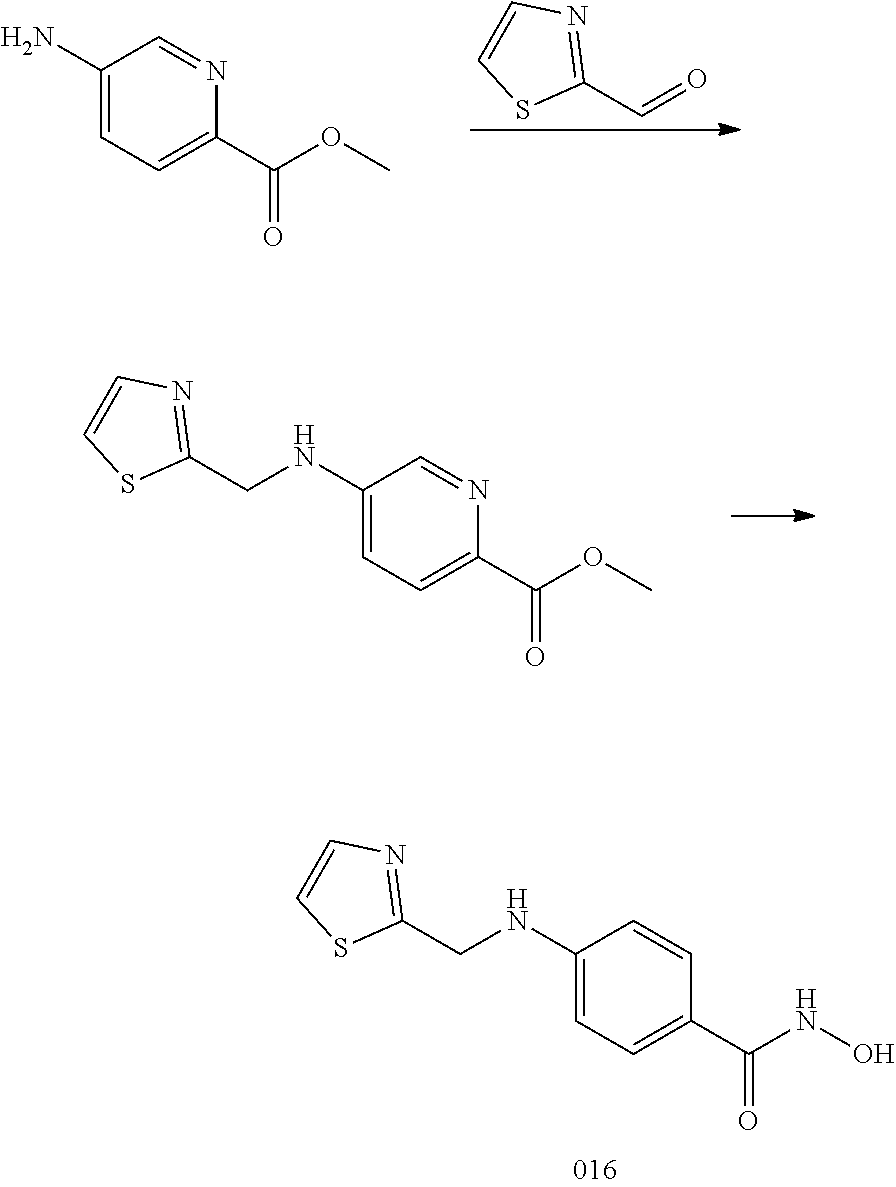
C1(N)=CC=C(C(OC)=O)N=C1.C1(C=O)=NC=CS1.C1(CNC2=CC=C(C(OC)=O)N=C2)=NC=CS1.C1(CNC2=CC=C(C(NO)=O)C=C2)=NC=CS1
